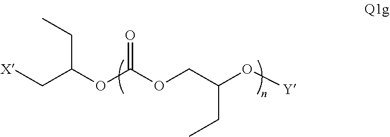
[X]CC(OC(OCC(O[Y])CC)=O)CC
